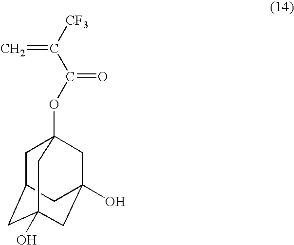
[CF3]C(C(OC12CC3CC(O)(CC(O)(C1)C3)C2)=O)=C
